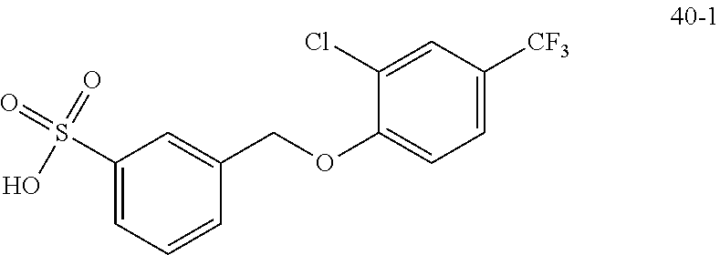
OS(=O)(=O)C1=CC=CC(COC2=CC=C([CF3])C=C2Cl)=C1
